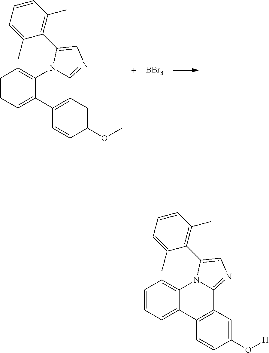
C1=CC=C2C(=C1)N1C(=NC=C1C1=C(C)C=CC=C1C)C1=C2C=CC(OC)=C1.[BBr3].C1=CC=C2C(=C1)N1C(=NC=C1C1=C(C)C=CC=C1C)C1=C2C=CC(O[H])=C1
